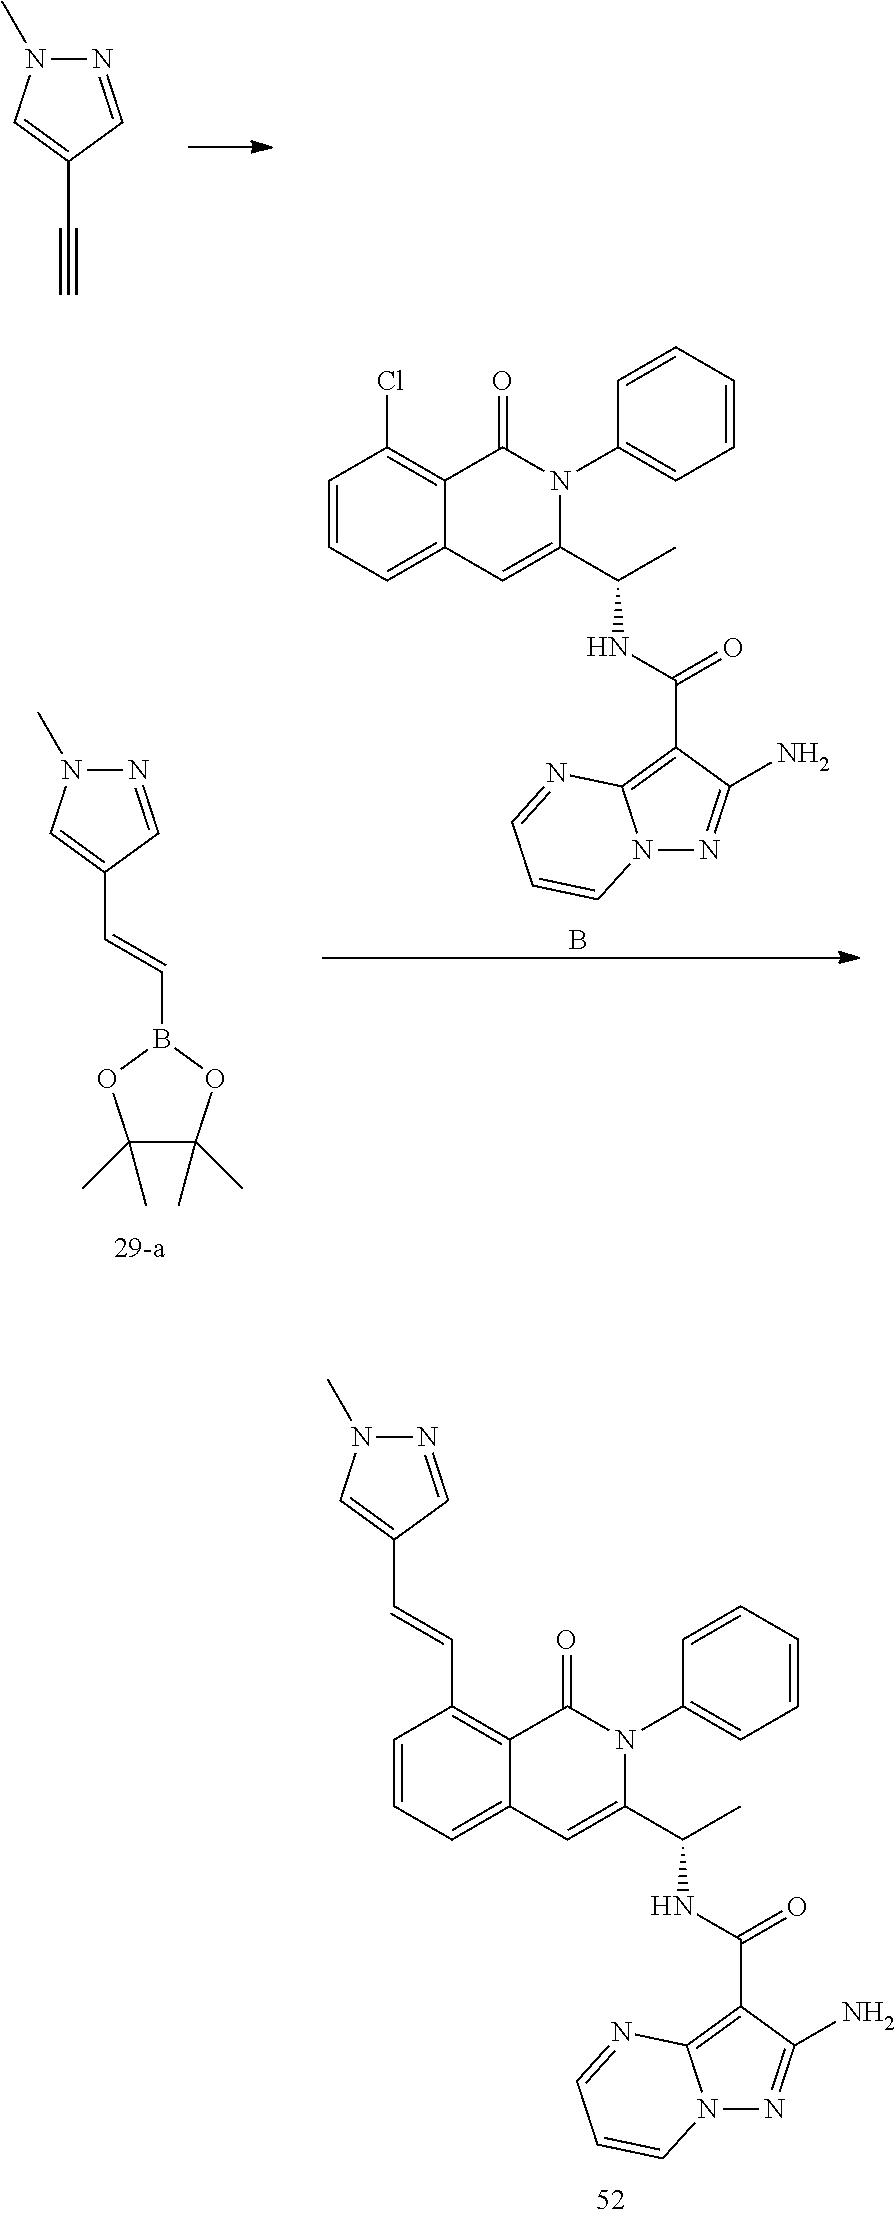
N1=CC(C#C)=CN1C.N1=CC(C=CB2OC(C)(C)C(C)(C)O2)=CN1C.C1=CC=C2C(=C1Cl)C(=O)N(C1=CC=CC=C1)C(C(C)NC(=O)C1=C3N(N=C1N)C=CC=N3)=C2.B.C1=CC=C2C(=C1C=CC1=CN(C)N=C1)C(=O)N(C1=CC=CC=C1)C(C(C)NC(=O)C1=C3N(N=C1N)C=CC=N3)=C2
